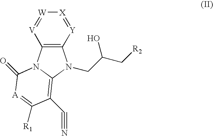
C12=C([Y]=[X][W]=[V]1)N(CC(C[R2])O)C1=C(C#N)C([R1])=[A]C(=O)N21
